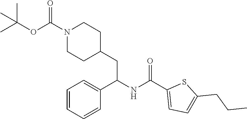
CC(OC(N1CCC(CC(NC(C2=CC=C(CCC)S2)=O)C2=CC=CC=C2)CC1)=O)(C)C
